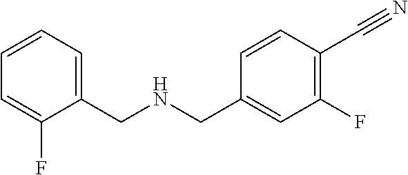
N(CC1=CC(F)=C(C#N)C=C1)CC1=CC=CC=C1F
